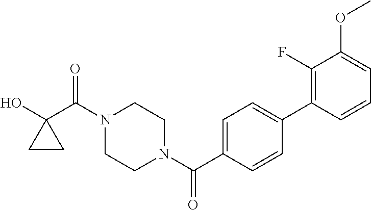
OC1(C(N2CCN(C(=O)C3=CC=C(C4=C(F)C(OC)=CC=C4)C=C3)CC2)=O)CC1
